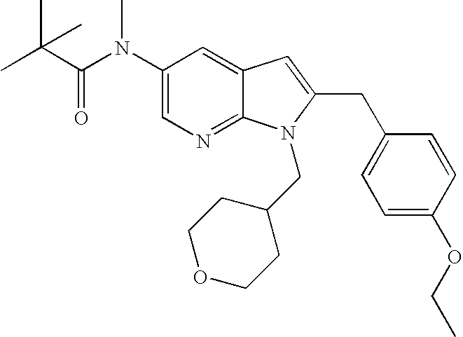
C1(N(C(C(C)(C)C)=O)C)=CN=C2C(=C1)C=C(CC1=CC=C(OCC)C=C1)N2CC1CCOCC1
